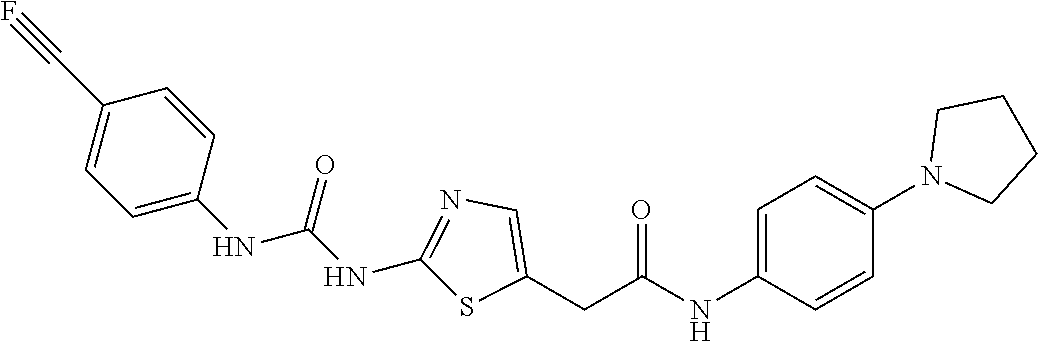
C1(C#F)=CC=C(NC(NC2=NC=C(CC(NC3=CC=C(N4CCCC4)C=C3)=O)S2)=O)C=C1
